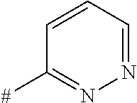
C1=CC=NN=C1[#]
